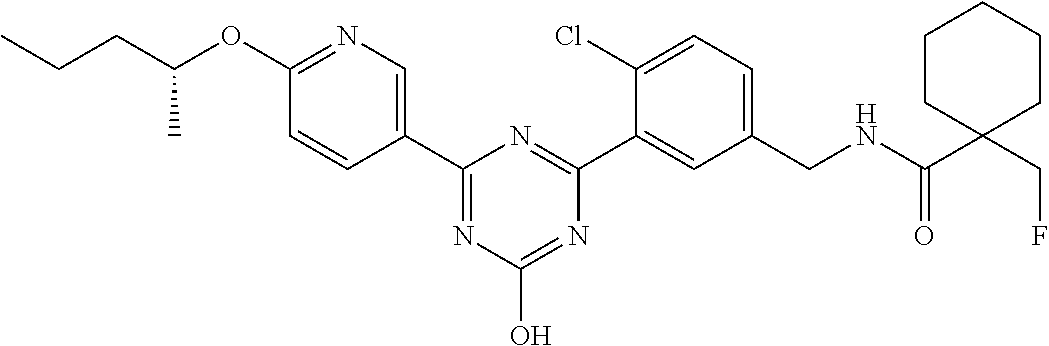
C1(C2=NC(O)=NC(C3=CC(CNC(C4(CF)CCCCC4)=O)=CC=C3Cl)=N2)=CN=C(OC(CCC)C)C=C1
